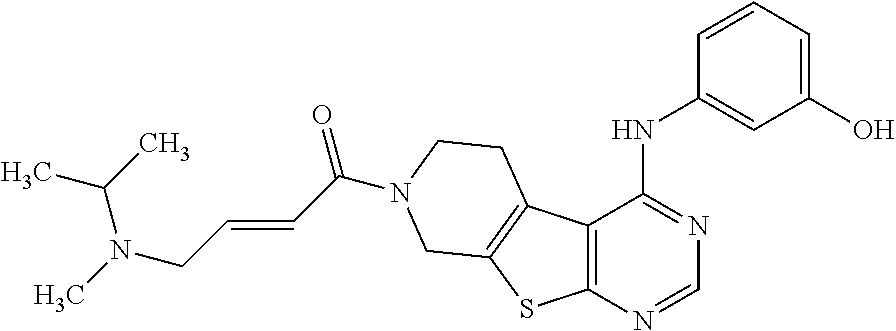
C1(O)=CC=CC(NC2=NC=NC3=C2C2=C(S3)CN(C(=O)C=CCN(C)C(C)C)CC2)=C1
